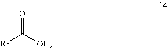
[R1]C([OH])=O
